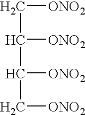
C(C([ONO2])C(C[ONO2])[ONO2])[ONO2]
